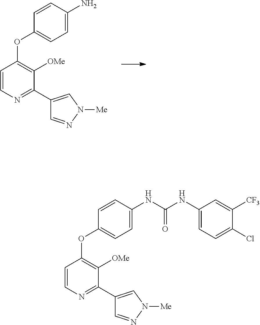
C1=C(N)C=CC(OC2=C([OMe])C(C3=CN([Me])N=C3)=NC=C2)=C1.C1=C(NC(NC2=CC=C(Cl)C([CF3])=C2)=O)C=CC(OC2=C([OMe])C(C3=CN([Me])N=C3)=NC=C2)=C1
